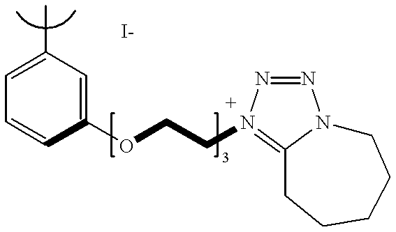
C1=C(C)C=C(OCCN2=C3N(N=N2)CCCCC3)C=C1
